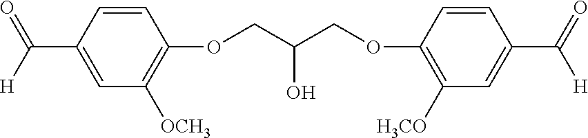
C1(C([H])=O)=CC([OCH3])=C(OCC(COC2=C([H3CO])C=C(C(=O)[H])C=C2)O)C=C1
